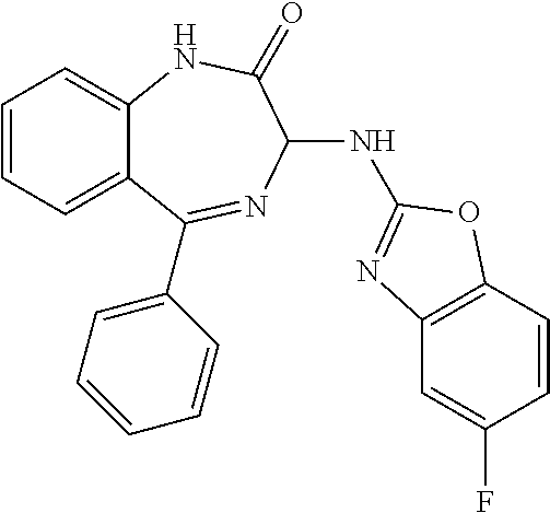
C1=CC=C2C(=C1)NC(=O)C(NC1=NC3=C(C=CC(F)=C3)O1)N=C2C1=CC=CC=C1
